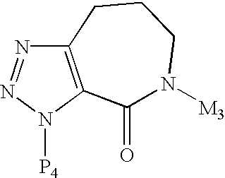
C12=C(N([P4])N=N1)C(=O)N([M3])CCC2
